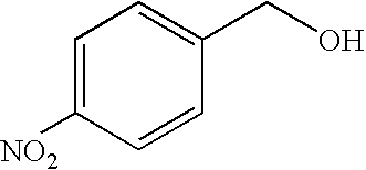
C1=C([NO2])C=CC(CO)=C1
